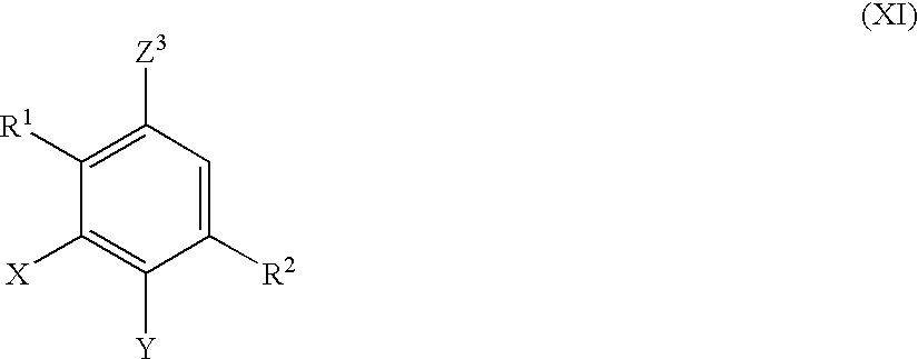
C1([R1])=C([Z3])C=C([R2])C([Y])=C1[X]
